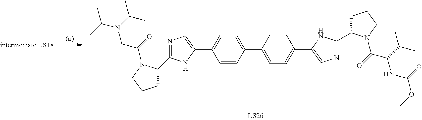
C1=CC(C2=CC=C(C3=CN=C(C4CCCN4C(=O)C(C(C)C)NC(OC)=O)N3)C=C2)=CC=C1C1=CN=C(C2CCCN2C(=O)CN(C(C)C)C(C)C)N1
